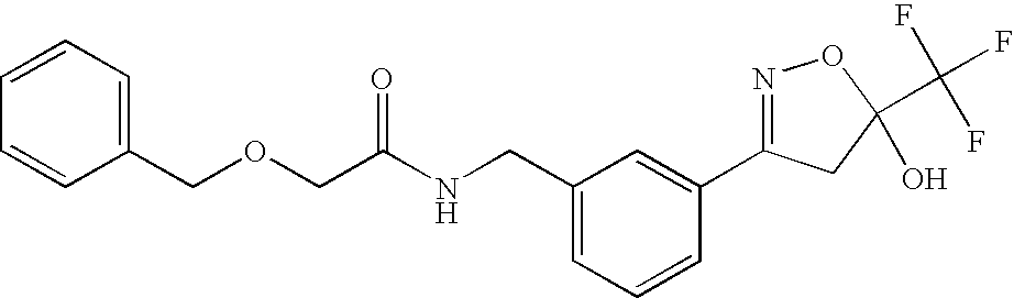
C(C(NCC1=CC=CC(C2=NOC(C(F)(F)F)(O)C2)=C1)=O)OCC1=CC=CC=C1
